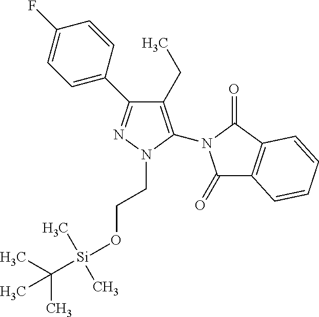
C1(CC)=C(N2C(=O)C3=C(C2=O)C=CC=C3)N(CCO[Si](C(C)(C)C)(C)C)N=C1C1=CC=C(F)C=C1
